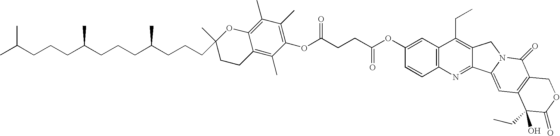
CC(C)CCCC(CCCC(CCCC1(C)OC2=C(C)C(C)=C(OC(CCC(=O)OC3=CC4=C(C=C3)N=C3C(=C4CC)CN4C3=CC3=C(C4=O)COC(=O)C3(O)CC)=O)C(C)=C2CC1)C)C
